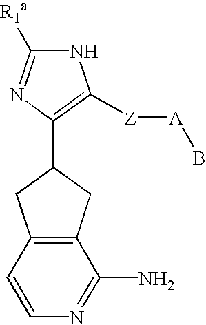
N1C([R1a])=NC(C2CC3=C(C2)C(N)=NC=C3)=C1[Z][A]B
